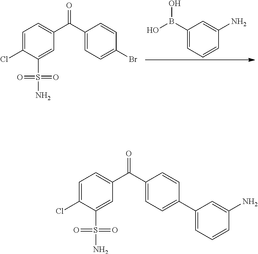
C1=C(Cl)C(S(=O)(=O)N)=CC(C(C2=CC=C(Br)C=C2)=O)=C1.C1(B(O)O)=CC=CC(N)=C1.C1=C(Cl)C(S(=O)(=O)N)=CC(C(C2=CC=C(C3=CC=CC(N)=C3)C=C2)=O)=C1
